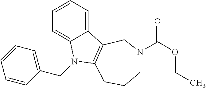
C1=CC=C2C(=C1)N(CC1=CC=CC=C1)C1=C2CN(C(OCC)=O)CCC1
